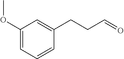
C1(OC)=CC=CC(CCC=O)=C1
